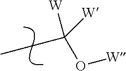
C(C)C(O[W])([W])[W]
